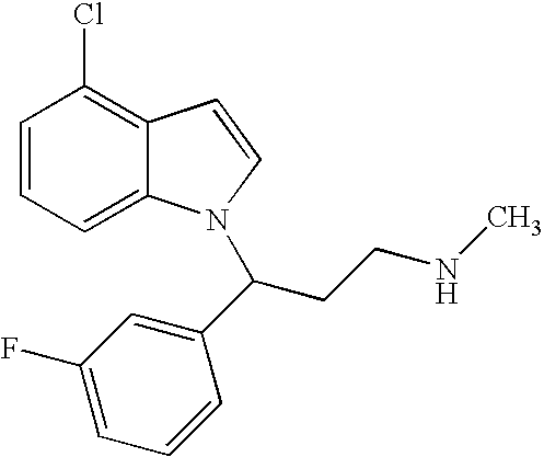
C1=CC=C2C(=C1Cl)C=CN2C(CCNC)C1=CC(F)=CC=C1
